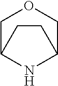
C1C2NC(CO1)CC2
